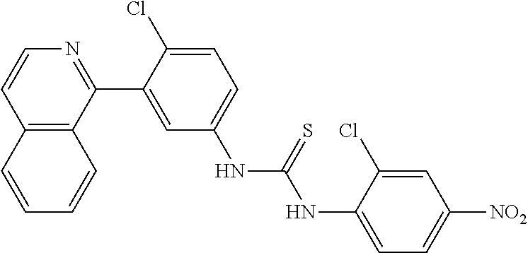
C12=C(C(C3=CC(NC(=S)NC4=CC=C([NO2])C=C4Cl)=CC=C3Cl)=NC=C1)C=CC=C2
